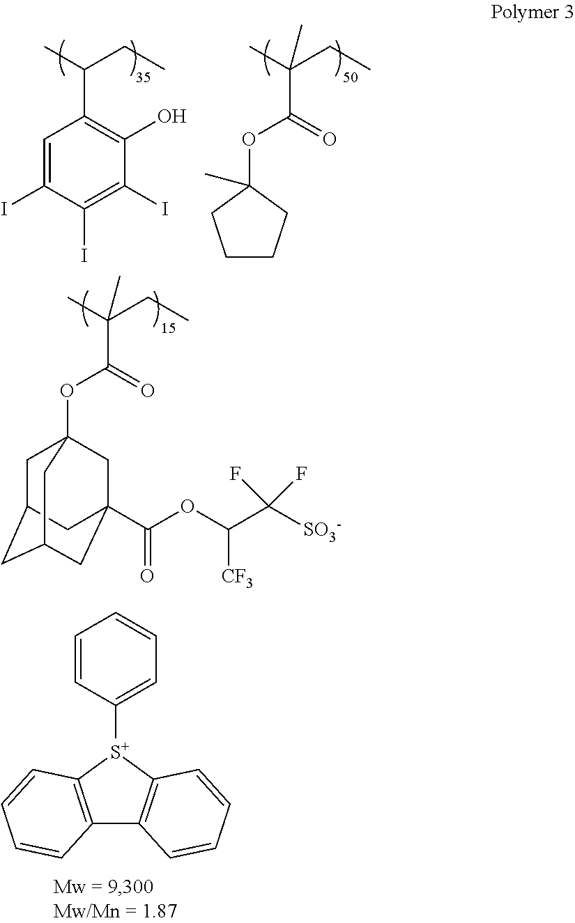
C1=C(I)C(I)=C(I)C(O)=C1C(C)CC.O(C1(C)CCCC1)C(=O)C(C)(CC)C.O(C(=O)C(C)(CC)C)C12CC3CC(CC(C(OC(C([SO3-])(F)F)[CF3])=O)(C1)C3)C2.C1=CC([S+]2C3=C(C4=C2C=CC=C4)C=CC=C3)=CC=C1
